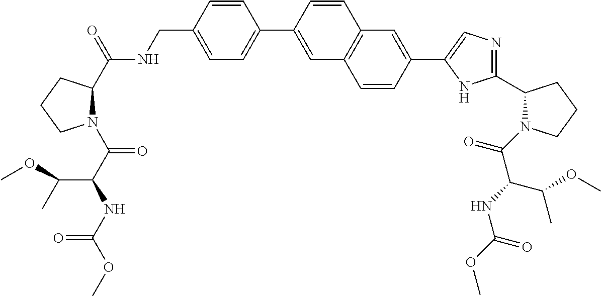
C1CCN(C(C(NC(OC)=O)C(OC)C)=O)C1C(NCC1=CC=C(C2=CC3=C(C=C2)C=C(C2=CN=C(C4CCCN4C(=O)C(NC(OC)=O)C(C)OC)N2)C=C3)C=C1)=O
